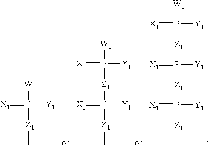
[W1]P(=[X1])([Y1])[Z1]C.[W1]P(=[X1])([Y1])[Z1]P(=[X1])([Y1])[Z1]C.[W1]P(=[X1])([Y1])[Z1]P(=[X1])([Y1])[Z1]P(=[X1])([Y1])[Z1]C
